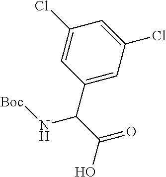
C1(Cl)=CC(C(C(=O)O)N[Boc])=CC(Cl)=C1
